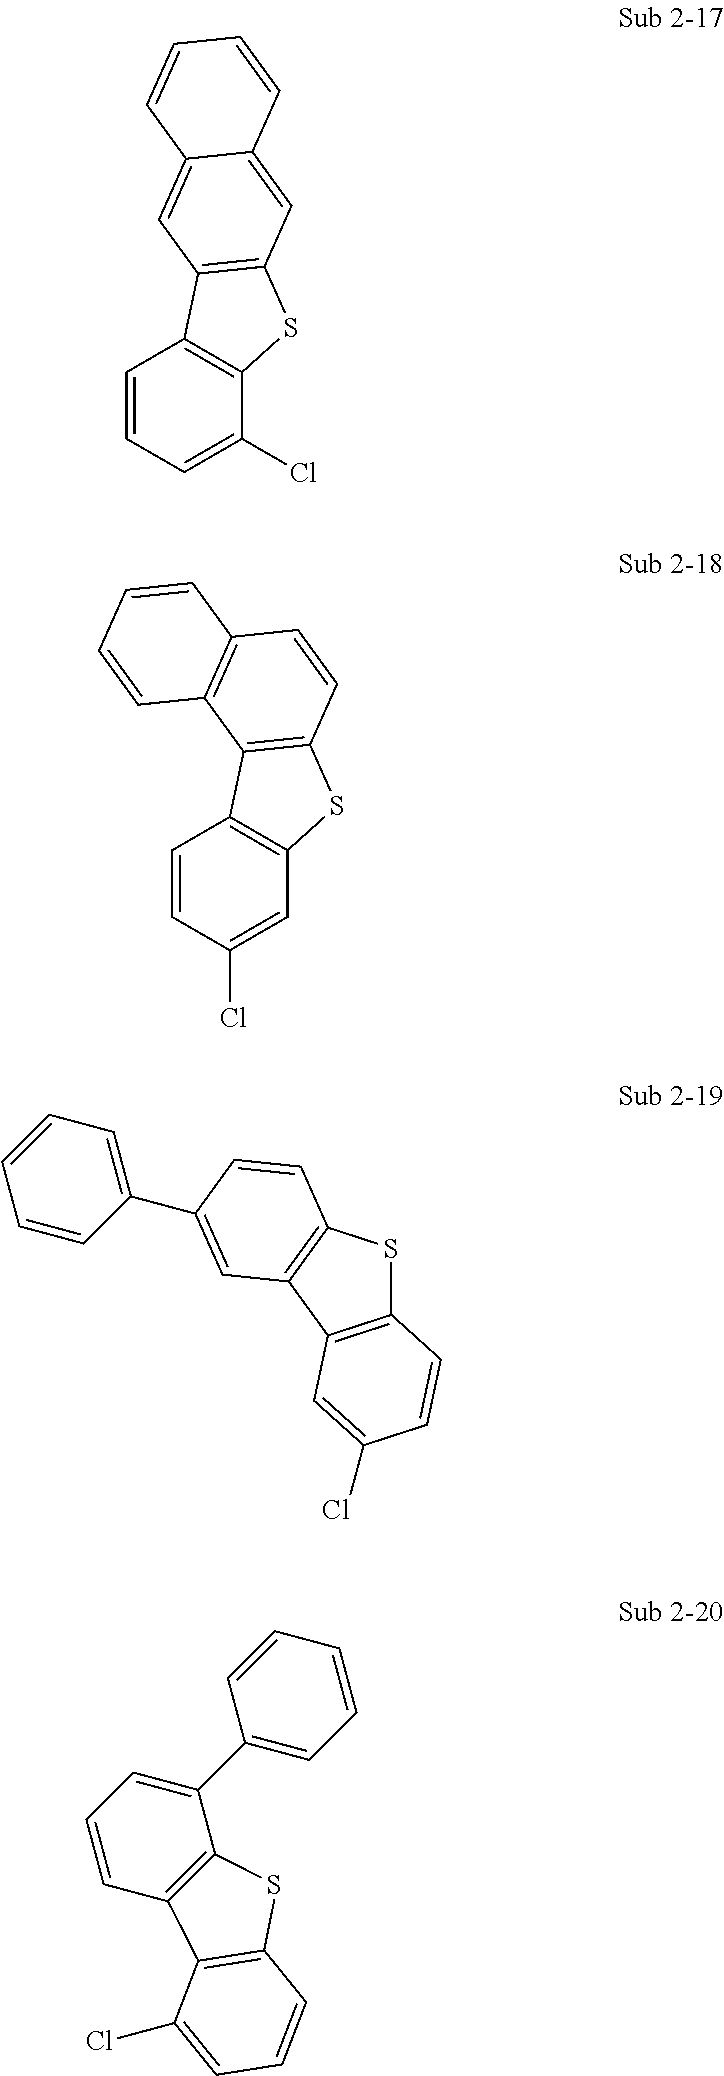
C1=CC=C(Cl)C2=C1C1=C(S2)C=C2C(=C1)C=CC=C2.C1=CC(Cl)=CC2=C1C1=C(S2)C=CC2=C1C=CC=C2.C12=C(C3=C(S1)C=CC(C1=CC=CC=C1)=C3)C=C(Cl)C=C2.C1(C2=CC=CC=C2)=CC=CC2=C1SC1=C2C(Cl)=CC=C1
